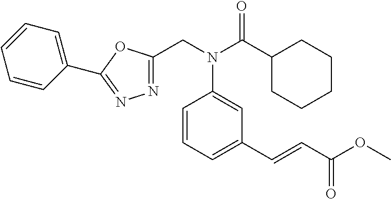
N(C(C1CCCCC1)=O)(C1=CC(C=CC(OC)=O)=CC=C1)CC1=NN=C(C2=CC=CC=C2)O1
